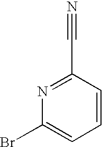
N1=C(C#N)C=CC=C1Br
